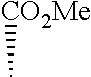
[CO2Me]C
